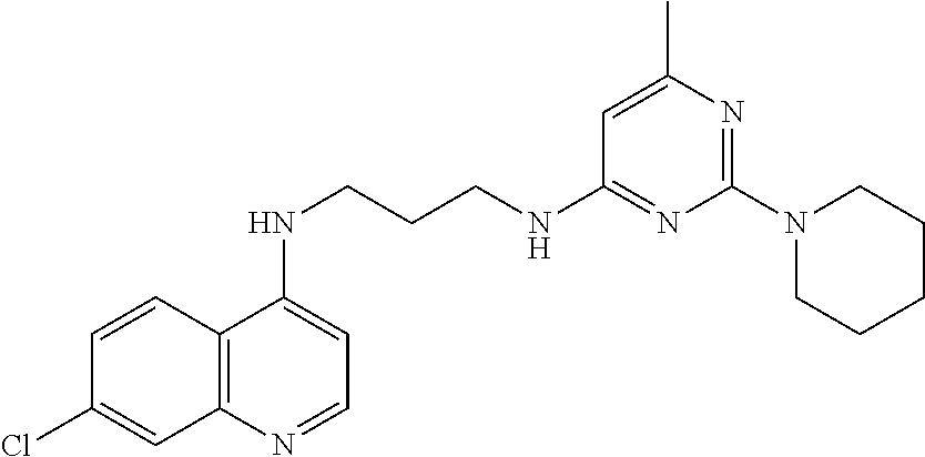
C1=CC2=C(C=C1Cl)N=CC=C2NCCCNC1=NC(N2CCCCC2)=NC(C)=C1
